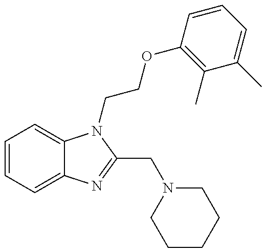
C1=CC=C2C(=C1)N(CCOC1=C(C)C(C)=CC=C1)C(CN1CCCCC1)=N2
